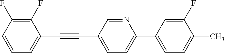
C1(F)=C(F)C=CC=C1C#CC1=CC=C(C2=CC=C(C)C(F)=C2)N=C1
